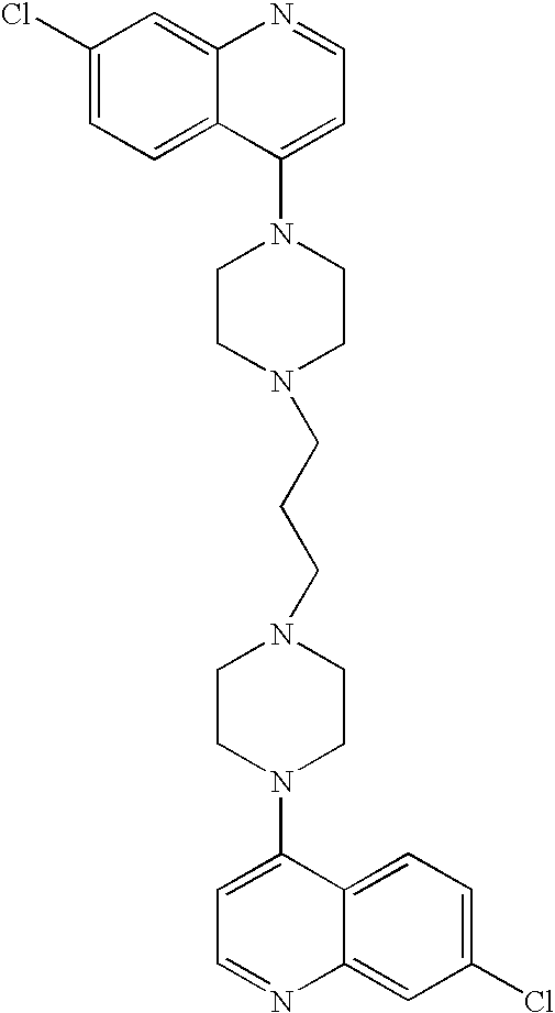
C1(Cl)=CC=C2C(=C1)N=CC=C2N1CCN(CCCN2CCN(C3=CC=NC4=CC(Cl)=CC=C34)CC2)CC1
